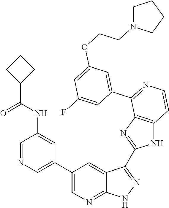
C1=NC=C(C2=CN=C3C(=C2)C(C2=NC4=C(N2)C=CN=C4C2=CC(OCCN4CCCC4)=CC(F)=C2)=NN3)C=C1NC(C1CCC1)=O
